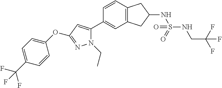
C12=C(C=C(C3=CC(OC4=CC=C(C(F)(F)F)C=C4)=NN3CC)C=C1)CC(NS(=O)(=O)NCC(F)(F)F)C2
